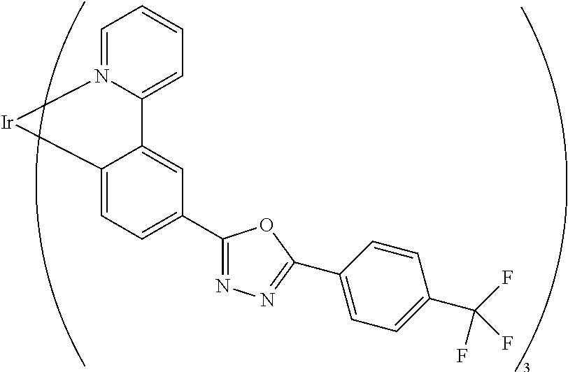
C1=N2C(=CC=C1)C1=CC(C3=NN=C(C4=CC=C(C(F)(F)F)C=C4)O3)=CC=C1[Ir]2
